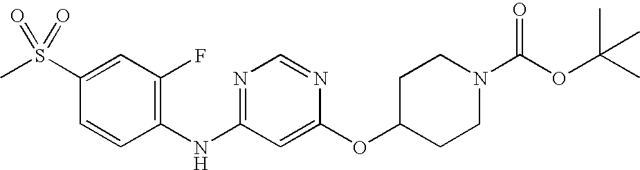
C1(S(C)(=O)=O)=CC(F)=C(NC2=NC=NC(OC3CCN(C(OC(C)(C)C)=O)CC3)=C2)C=C1
